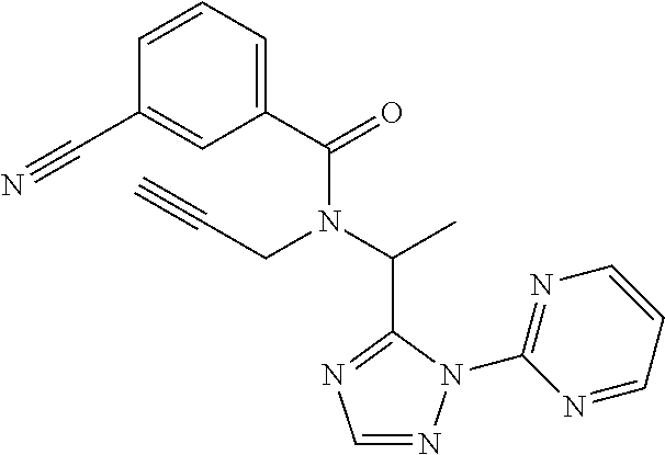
C1(C(=O)N(C(C)C2=NC=NN2C2=NC=CC=N2)CC#C)=CC=CC(C#N)=C1
